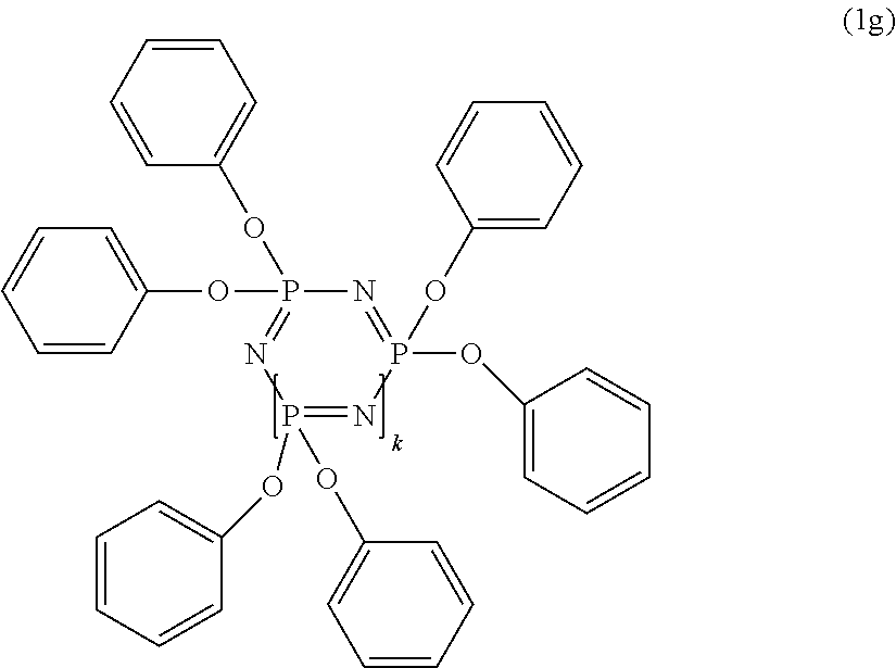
P1(OC2=CC=CC=C2)(OC2=CC=CC=C2)=NP(OC2=CC=CC=C2)(OC2=CC=CC=C2)=NP(OC2=CC=CC=C2)(OC2=CC=CC=C2)=N1
